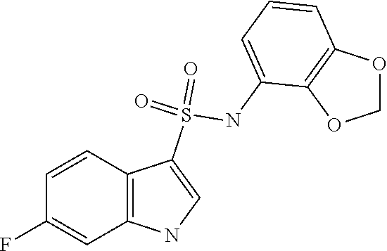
C1=CC2=C(C=C1F)NC=C2S(=O)(NC1=CC=CC2=C1OCO2)=O
